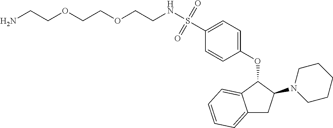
NCCOCCOCCNS(C1=CC=C(OC2C3=CC=CC=C3CC2N2CCCCC2)C=C1)(=O)=O
